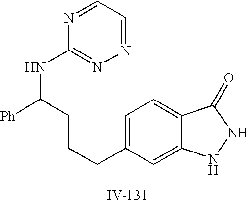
C1=C(CCCC(NC2=NN=CC=N2)[Ph])C=C2C(=C1)C(=O)NN2
